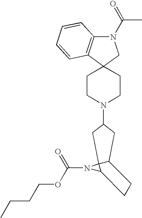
C1CN(C2CC3C4(N(C(=O)OCCCC)C4CC3)C2)CCC12CN(C(C)=O)C1=C2C=CC=C1
